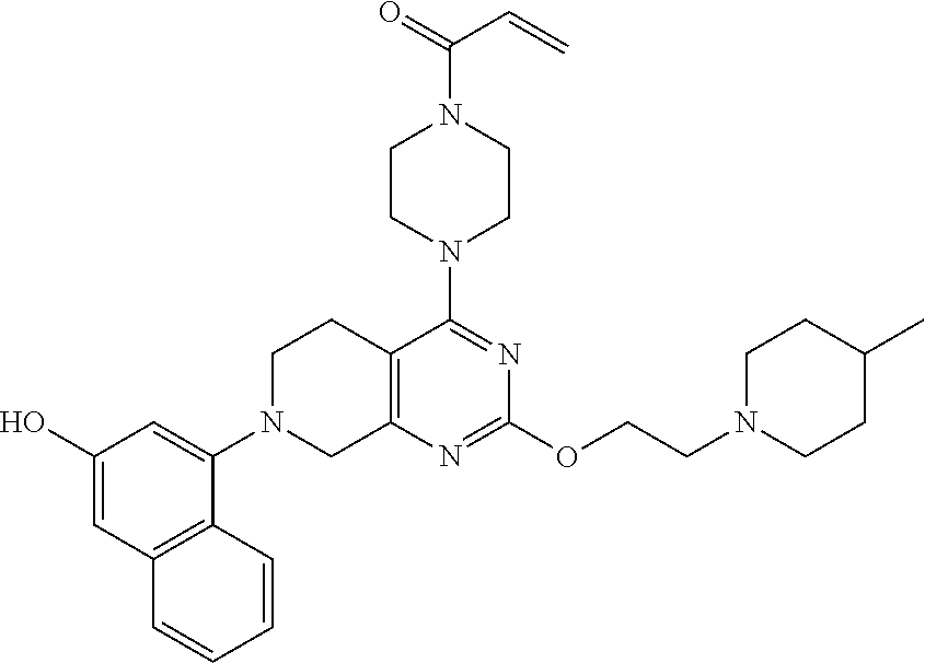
C1(O)=CC2=C(C(N3CC4=C(CC3)C(N3CCN(C(=O)C=C)CC3)=NC(OCCN3CCC(C)CC3)=N4)=C1)C=CC=C2
